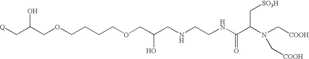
[Q]CC(COCCCCOCC(CNCCNC(C(N(C[COOH])C[COOH])C[SO3H])=O)O)O
